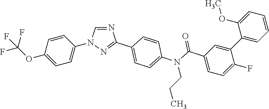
C1(OC(F)(F)F)=CC=C(N2C=NC(C3=CC=C(N(C(C4=CC=C(F)C(C5=CC=CC=C5OC)=C4)=O)CCC)C=C3)=N2)C=C1
